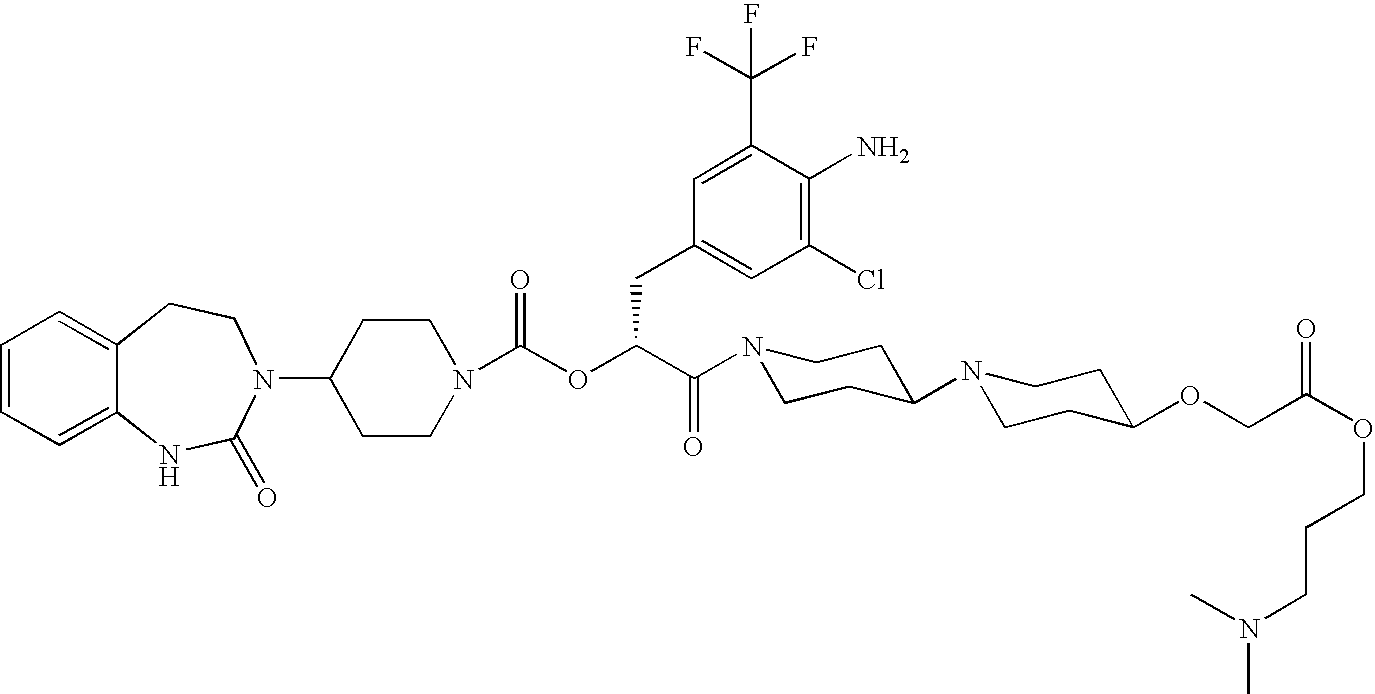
C12=CC=CC=C1NC(=O)N(C1CCN(C(OC(C(=O)N3CCC(N4CCC(OCC(OCCCN(C)C)=O)CC4)CC3)CC3=CC(Cl)=C(N)C(C(F)(F)F)=C3)=O)CC1)CC2
